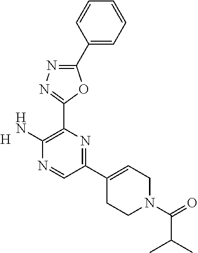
[H].C1(C2=CCN(C(=O)C(C)C)CC2)=NC(C2=NN=C(C3=CC=CC=C3)O2)=C(N)N=C1
